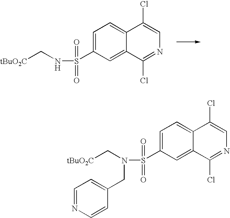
C1=C(S(=O)(=O)NC[tBuO2C])C=C2C(=C1)C(Cl)=CN=C2Cl.C1=NC=CC(CN(C[tBuO2C])S(=O)(=O)C2=CC=C3C(=C2)C(Cl)=NC=C3Cl)=C1
